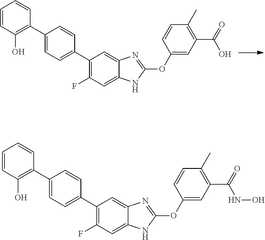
C1(C2=CC=C(C3=C(O)C=CC=C3)C=C2)=C(F)C=C2C(=C1)N=C(OC1=CC(C(=O)NO)=C(C)C=C1)N2.C1(C2=CC=C(C3=C(O)C=CC=C3)C=C2)=C(F)C=C2C(=C1)N=C(OC1=CC(C(=O)O)=C(C)C=C1)N2
